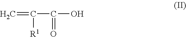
C=C([R1])C(=O)O
